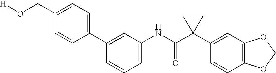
C1(C2=CC(NC(C3(C4=CC5=C(C=C4)OCO5)CC3)=O)=CC=C2)=CC=C(CO[H])C=C1
